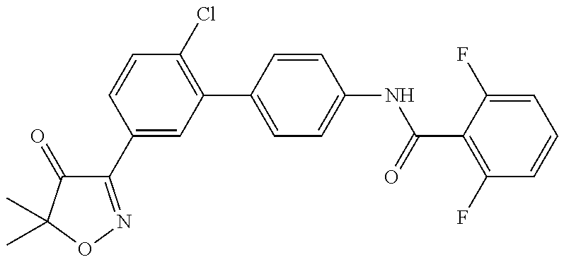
C1(C2=CC(C3=CC=C(NC(=O)C4=C(F)C=CC=C4F)C=C3)=C(Cl)C=C2)=NOC(C)(C)C1=O
